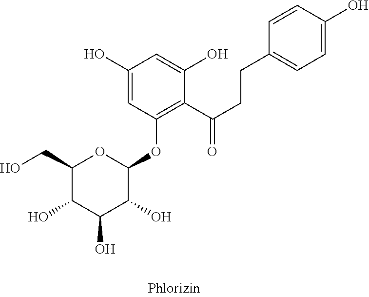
C1(O)=CC(OC2OC(CO)C(O)C(O)C2O)=C(C(CCC2=CC=C(O)C=C2)=O)C(O)=C1
